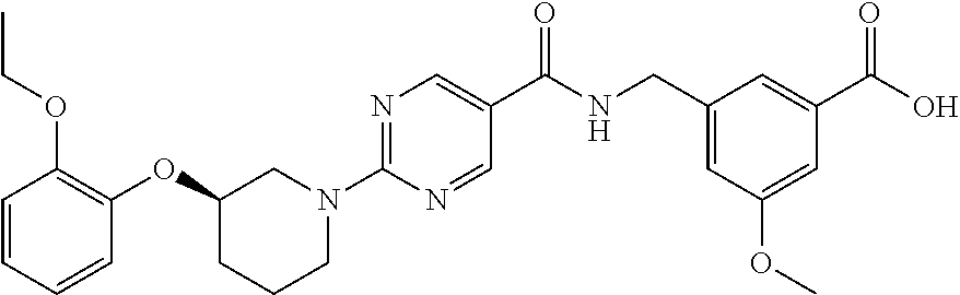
C1=CC=CC(OC2CCCN(C3=NC=C(C(NCC4=CC(OC)=CC(C(O)=O)=C4)=O)C=N3)C2)=C1OCC
